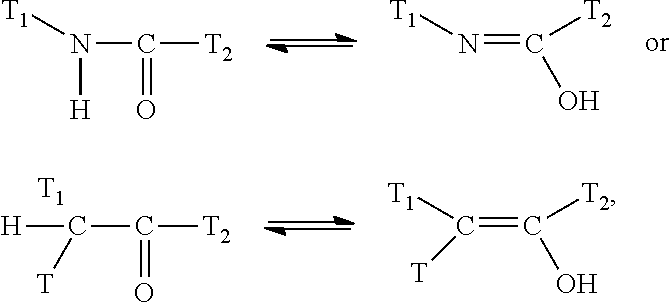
[T1]N(C(=O)[T2])[H].[T1]N=C(O)[T2].[T]C(C(=O)[T2])[H].[T1].[T1]C(=C(O)[T2])[T]
